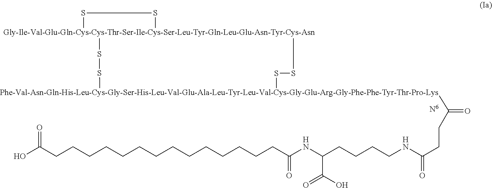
OC(CCCCCCCCCCCCCCC(NC(CCCCNC(CCC([Phe-Val-Asn-Gln-His-Leu-Cys-Gly-Ser-His-Leu-Val-Glu-Ala-Leu-Tyr-Leu-Val-Cys-Gly-Glu-Arg-Gly-Phe-Phe-Tyr-Thr-Pro-Lys]1SS[Gly-Ile-Val-Glu-Gln-Cys-Cys-Thr-Ser-Ile-Cys-Ser-Leu-Tyr-Gln-Leu-Glu-Asn-Tyr-Cys-Asn]2(SS1)SS2)=O)=O)C(=O)O)=O)=O
